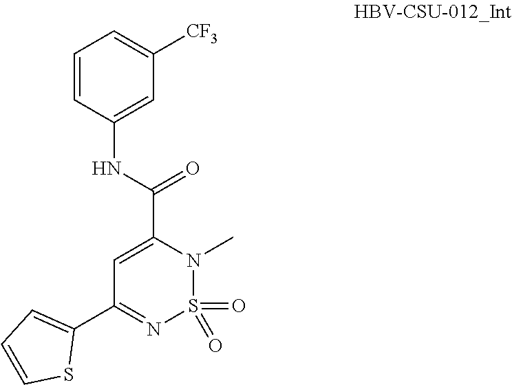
C1=C(C(NC2=CC([CF3])=CC=C2)=O)N(C)S(=O)(=O)N=C1C1=CC=CS1
